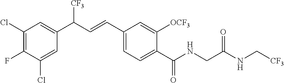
C1(Cl)=C(F)C(Cl)=CC(C(C=CC2=CC=C(C(NCC(=O)NC[CF3])=O)C([OCF3])=C2)[CF3])=C1
